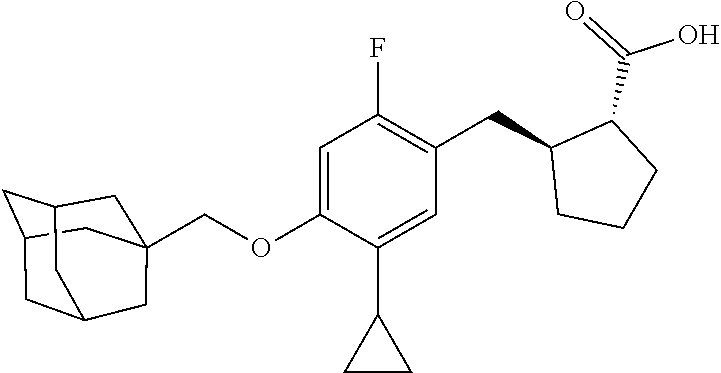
C1=C(OCC23CC4CC(CC(C2)C4)C3)C(C2CC2)=CC(CC2CCCC2C(=O)O)=C1F
